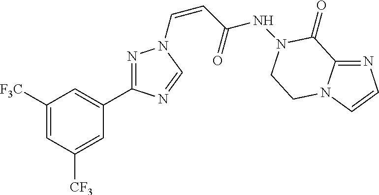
C1([F3C])=CC([CF3])=CC(C2=NN(C=CC(NN3C(=O)C4=NC=CN4CC3)=O)C=N2)=C1
